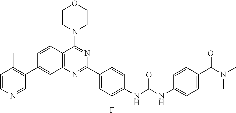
C1=CC2=C(C=C1C1=C(C)C=CN=C1)N=C(C1=CC(F)=C(NC(NC3=CC=C(C(N(C)C)=O)C=C3)=O)C=C1)N=C2N1CCOCC1
